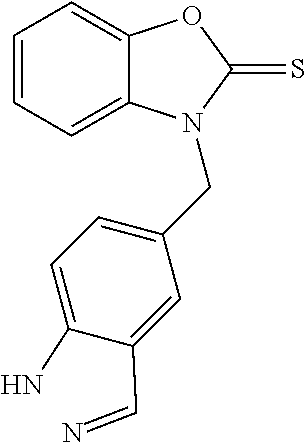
C1=CC=C2C(=C1)OC(=S)N2CC1=CC=C(N)C(C=N)=C1
